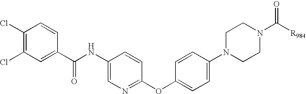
C1(Cl)=C(Cl)C=C(C(NC2=CN=C(OC3=CC=C(N4CCN(C([R984])=O)CC4)C=C3)C=C2)=O)C=C1
